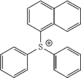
C1=CC=CC([S+](C2=C3C(=CC=C2)C=CC=C3)C2=CC=CC=C2)=C1
